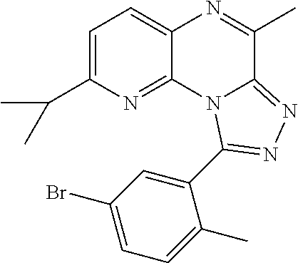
C1=C(C(C)C)N=C2C(=C1)N=C(C)C1=NN=C(C3=CC(Br)=CC=C3C)N21
